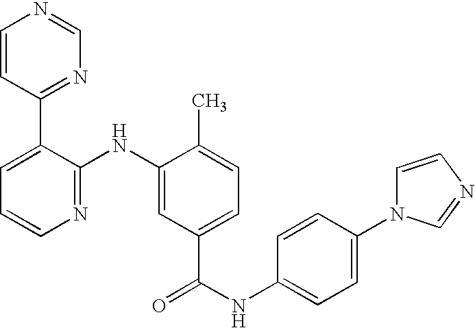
C1=CC(C2=CC=CN=C2NC2=CC(C(NC3=CC=C(N4C=CN=C4)C=C3)=O)=CC=C2C)=NC=N1
